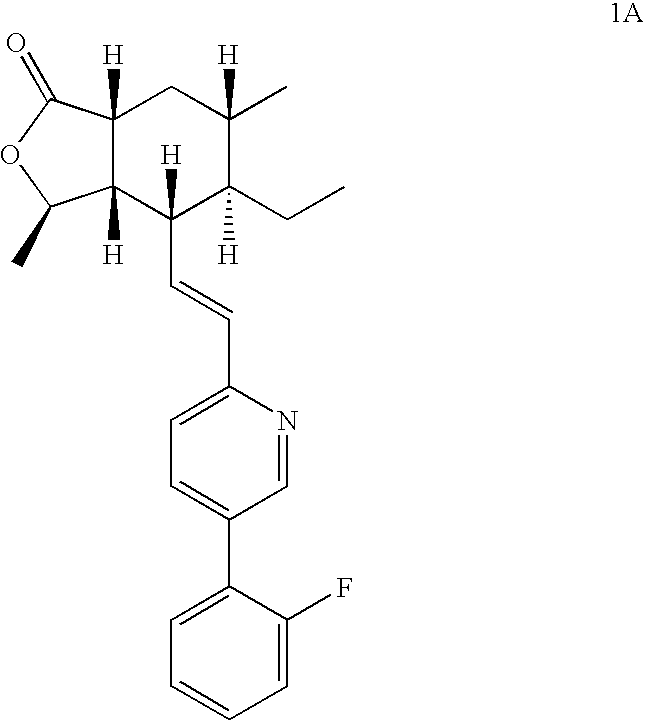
C12([H])C([H])(C(=O)OC1C)CC(C)([H])C(CC)([H])C2(C=CC1=CC=C(C2=CC=CC=C2F)C=N1)[H]
